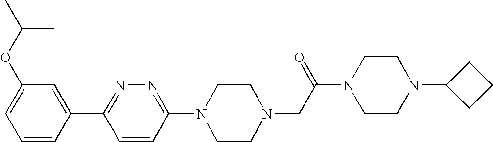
C1=CC(C2=NN=C(N3CCN(CC(N4CCN(C5CCC5)CC4)=O)CC3)C=C2)=CC(OC(C)C)=C1
